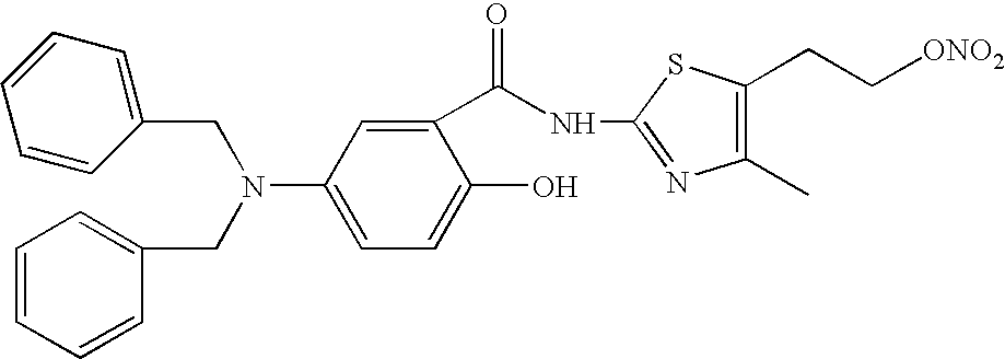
N(C1=NC(C)=C(CC[ONO2])S1)C(C1=CC(N(CC2=CC=CC=C2)CC2=CC=CC=C2)=CC=C1O)=O
